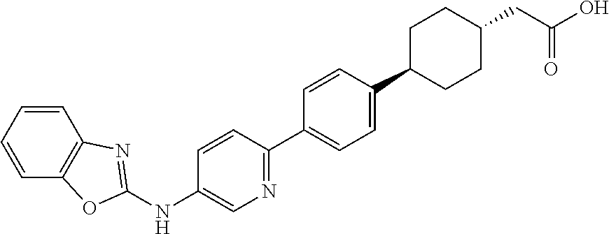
C1=CC(C2=CC=C(C3CCC(CC(O)=O)CC3)C=C2)=NC=C1NC1=NC2=C(C=CC=C2)O1
